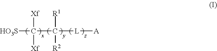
[HO3S]C([Xf])([Xf])C([R1])([R2])[L][A]
